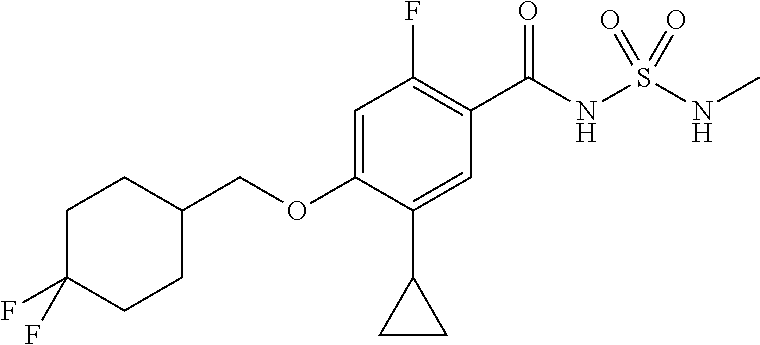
C1(F)=C(C(NS(NC)(=O)=O)=O)C=C(C2CC2)C(OCC2CCC(F)(F)CC2)=C1
